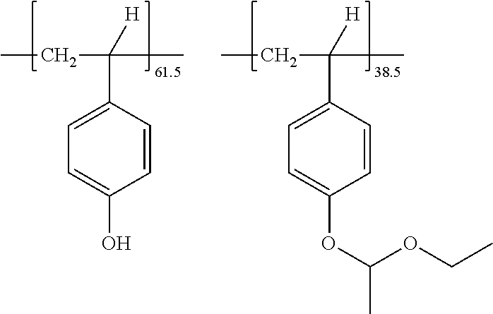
CCC(C)([H])C1=CC=C(O)C=C1.CCC(C)([H])C1=CC=C(OC(OCC)C)C=C1
